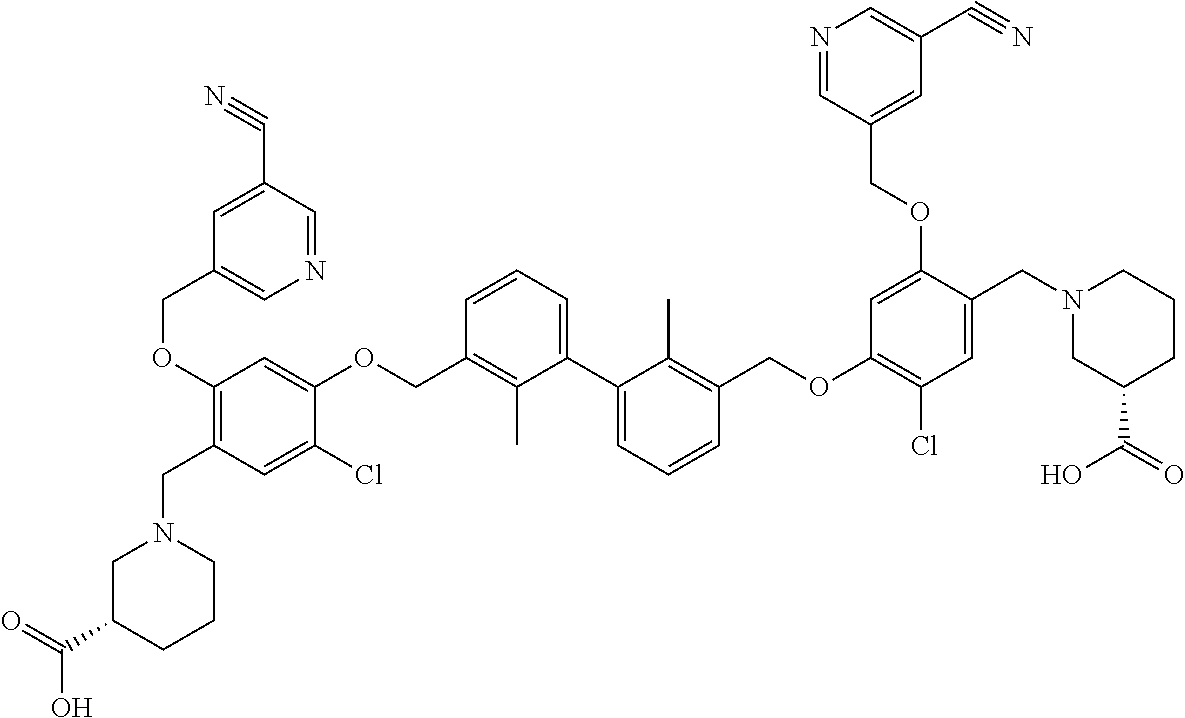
C1(OCC2=CN=CC(C#N)=C2)=C(CN2CC(C(=O)O)CCC2)C=C(Cl)C(OCC2=C(C)C(C3=CC=CC(COC4=C(Cl)C=C(CN5CCCC(C(O)=O)C5)C(OCC5=CC(C#N)=CN=C5)=C4)=C3C)=CC=C2)=C1
